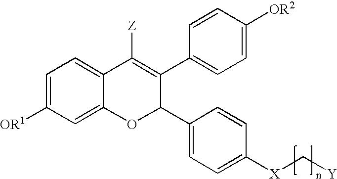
C1=C([OR1])C=C2C(=C1)C([Z])=C(C1=CC=C([OR2])C=C1)C(C1=CC=C([X]C[Y])C=C1)O2
